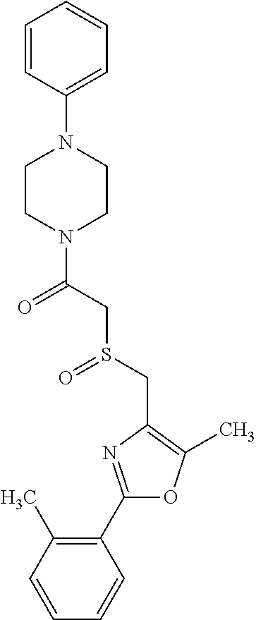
C1(C2=NC(CS(=O)CC(=O)N3CCN(C4=CC=CC=C4)CC3)=C(C)O2)=C(C)C=CC=C1
